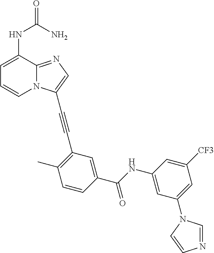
N(C(N)=O)C1=CC=CN2C1=NC=C2C#CC1=C(C)C=CC(C(NC2=CC(N3C=NC=C3)=CC([CF3])=C2)=O)=C1
